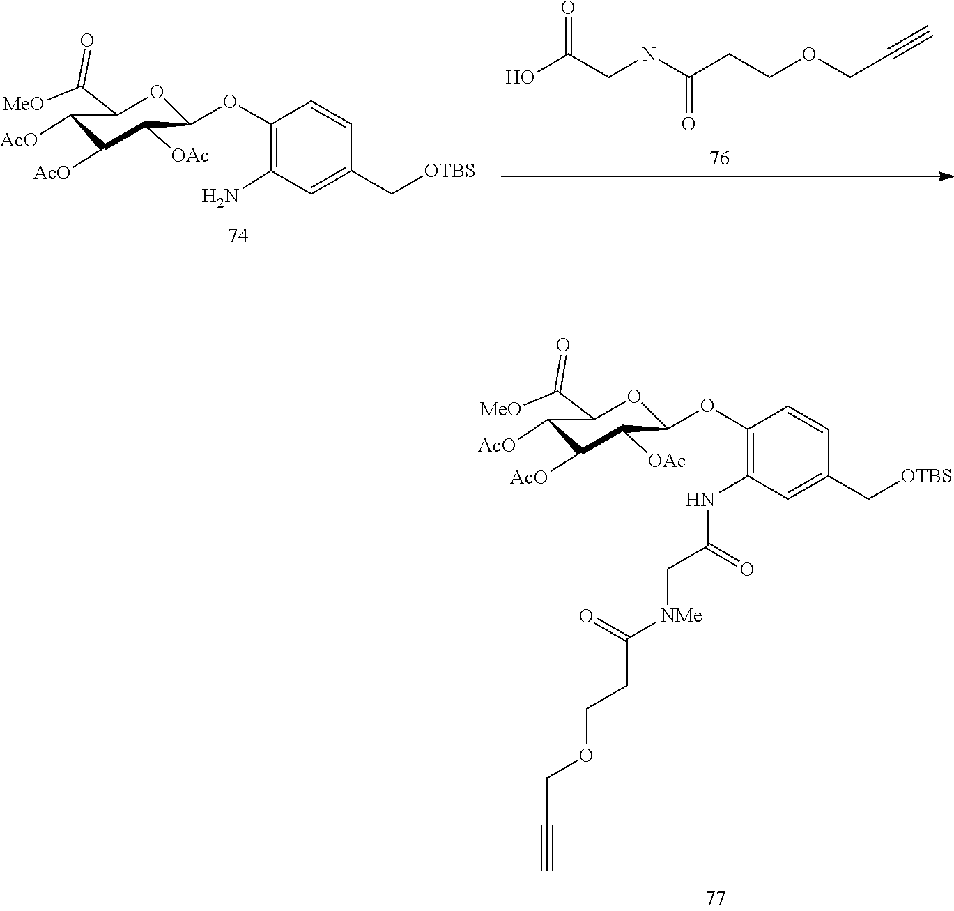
C(COCCC(=O)[NMe]CC(NC1=C(OC2OC(C(=O)[MeO])C([AcO])C([AcO])C2[OAc])C=CC(C[OTBS])=C1)=O)#C.C1(N)=C(OC2C([OAc])C([AcO])C([AcO])C(C(=O)[MeO])O2)C=CC(C[OTBS])=C1.C(=O)(CCOCC#C)NCC(=O)O
